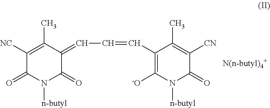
C1([NC])=C(C)C(=CC=CC2=C([-O])N([n-butyl])C(=O)C([CN])=C2C)C(=O)N([n-butyl])C1=O
